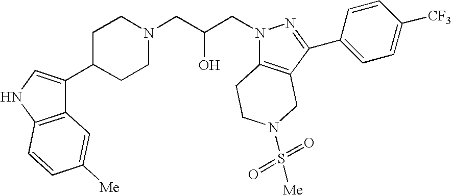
C1C(C2=CNC3=C2C=C([Me])C=C3)CCN(CC(CN2C3=C(C(C4=CC=C([CF3])C=C4)=N2)CN(S(=O)(=O)[Me])CC3)O)C1
